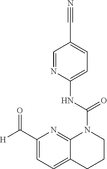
C1=NC(NC(N2C3=NC(C([H])=O)=CC=C3CCC2)=O)=CC=C1C#N
